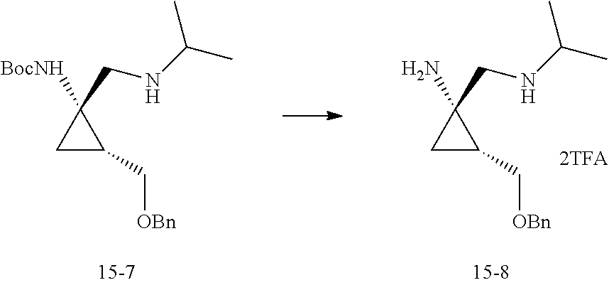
C1(CNC(C)C)(N)CC1C[OBn].C1(CNC(C)C)([BocNH])CC1C[OBn]
